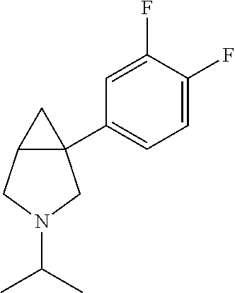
C12(C3=CC=C(F)C(F)=C3)C(CN(C(C)C)C1)C2
